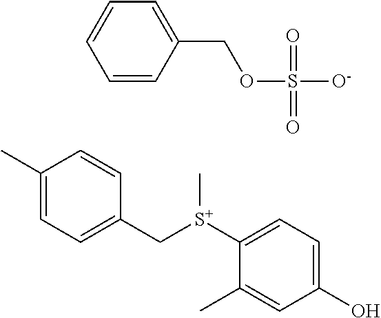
C1(C)=CC=C(C[S+](C2=CC=C(O)C=C2C)C)C=C1.C1=CC(COS([O-])(=O)=O)=CC=C1
